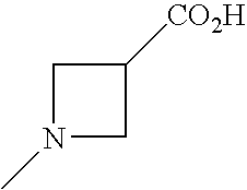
C1N(C)CC1[CO2H]
